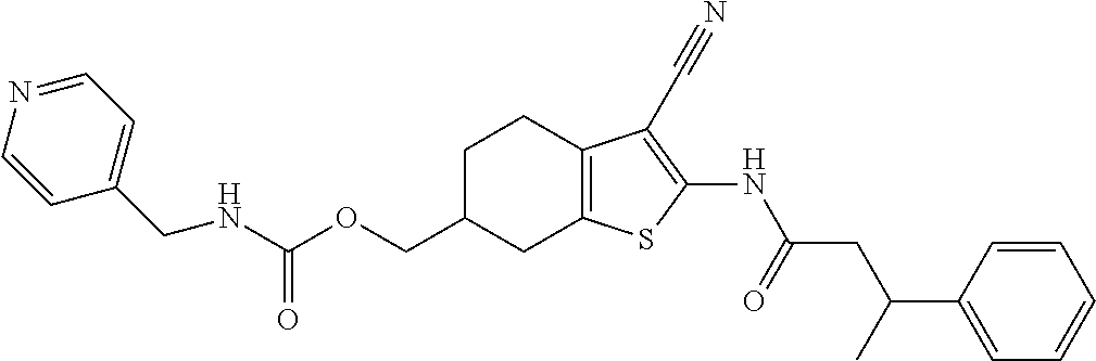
C(C1CC2=C(CC1)C(C#N)=C(NC(CC(C1=CC=CC=C1)C)=O)S2)OC(NCC1=CC=NC=C1)=O
